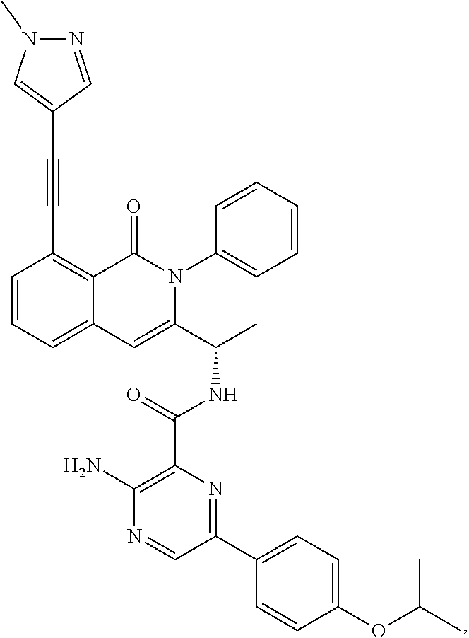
C1=CC=C2C(=C1C#CC1=CN(C)N=C1)C(=O)N(C1=CC=CC=C1)C(C(C)NC(=O)C1=C(N)N=CC(C3=CC=C(OC(C)C)C=C3)=N1)=C2
